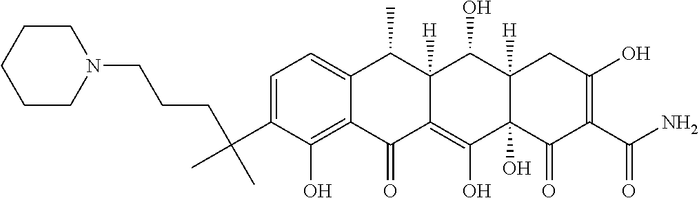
C1=C(C(C)(CCCN2CCCCC2)C)C(O)=C2C(=C1)C(C)C1([H])C(=C(O)C3(O)C([H])(C1O)CC(O)=C(C(N)=O)C3=O)C2=O
